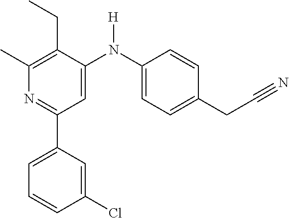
C1(C)=C(CC)C(N(C2=CC=C(CC#N)C=C2)[H])=CC(C2=CC=CC(Cl)=C2)=N1
